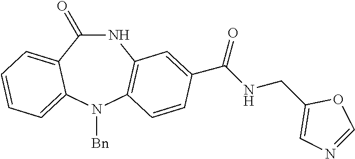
N1C(=O)C2=CC=CC=C2N([Bn])C2=C1C=C(C(NCC1=CN=CO1)=O)C=C2
